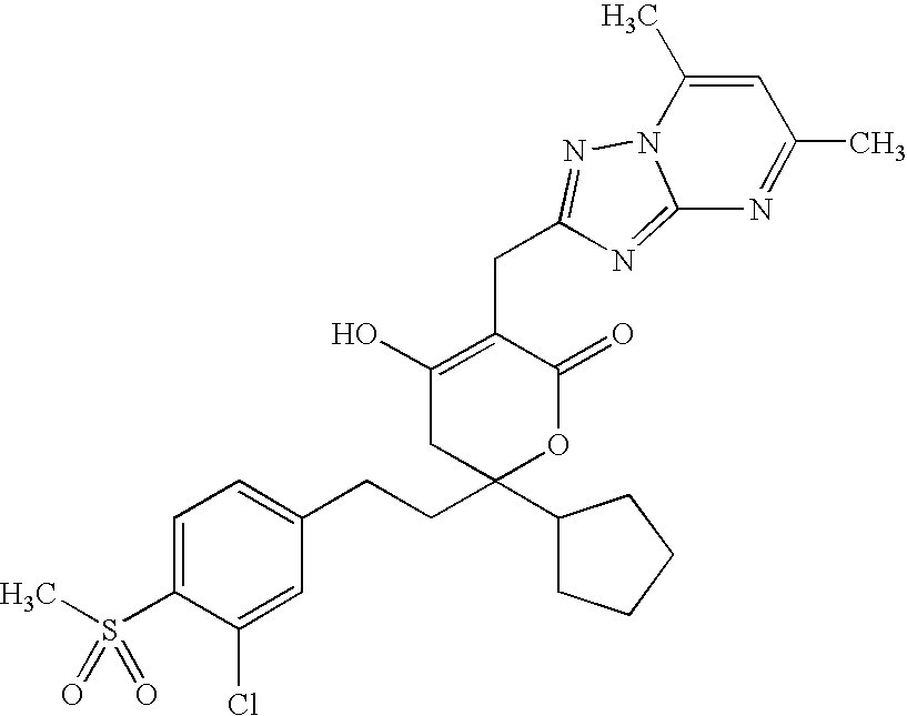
C1(O)=C(CC2=NN3C(=N2)N=C(C)C=C3C)C(=O)OC(CCC2=CC=C(S(C)(=O)=O)C(Cl)=C2)(C2CCCC2)C1
